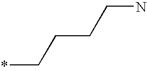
*CCCCN
